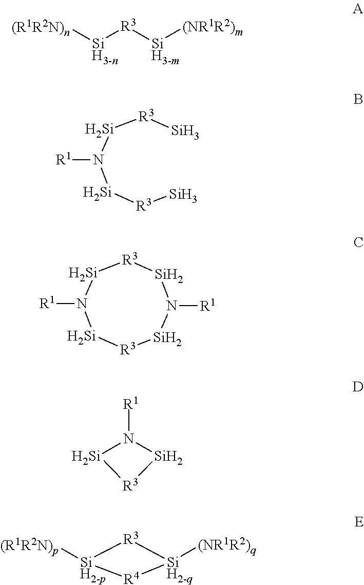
[(R1R2N)n][SiH3-n][R3][SiH3-m][(NR1R2)m].[Si][R3][Si]N([Si][R3][Si])[R1].N1([R1])[Si][R3][Si]N([R1])[Si][R3][Si]1.[Si]1N([R1])[Si][R3]1.[SiH2-p]1([(R1R2N)p])[R3][SiH2-q]([(NR1R2)q])[R4]1
